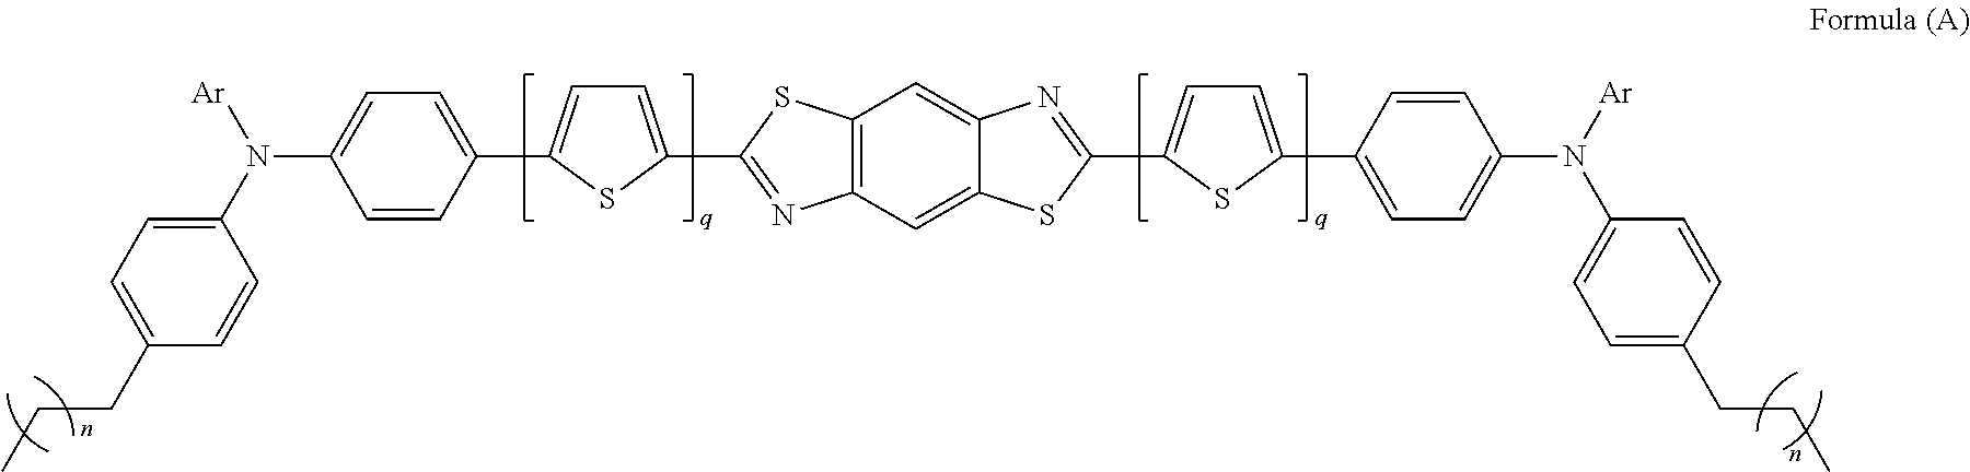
C1=C(C2=NC3=C(S2)C=C2C(=C3)SC(C3=CC=C(C4=CC=C(N([Ar])C5=CC=C(CCC)C=C5)C=C4)S3)=N2)SC(C2=CC=C(N(C3=CC=C(CCC)C=C3)[Ar])C=C2)=C1
